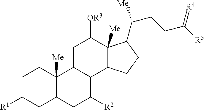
C1C([R1])CC2C([Me])(C1)C1C(C([R2])C2)C2C([Me])(C([OR3])C1)C(C([Me])CCC([R5])=[R4])CC2
